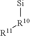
[Si][R10][R11]
